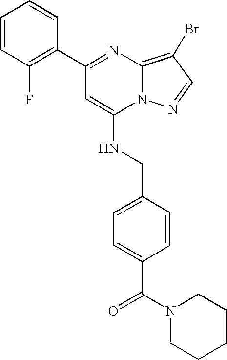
C1(C2=C(F)C=CC=C2)=NC2=C(Br)C=NN2C(NCC2=CC=C(C(N3CCCCC3)=O)C=C2)=C1
